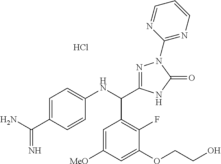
C1=C([MeO])C=C(OCCO)C(F)=C1C(NC1=CC=C(C(N)=N)C=C1)C1=NN(C2=NC=CC=N2)C(=O)N1.Cl
